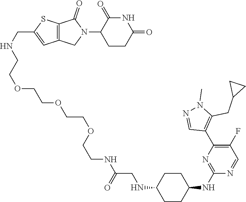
C1CC(=O)NC(=O)C1N1C(=O)C2=C(C1)C=C(CNCCOCCOCCOCCNC(CNC1CCC(NC3=NC(C4=C(CC5CC5)N(C)N=C4)=C(F)C=N3)CC1)=O)S2
